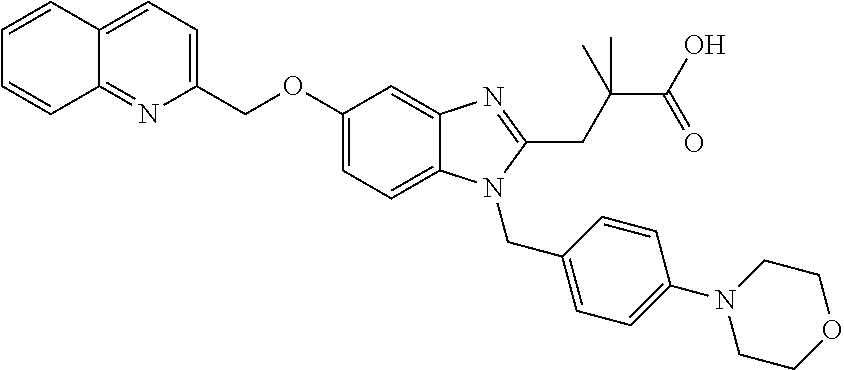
C1(COC2=CC=C3C(=C2)N=C(CC(C)(C(O)=O)C)N3CC2=CC=C(N3CCOCC3)C=C2)=CC=C2C(=N1)C=CC=C2
